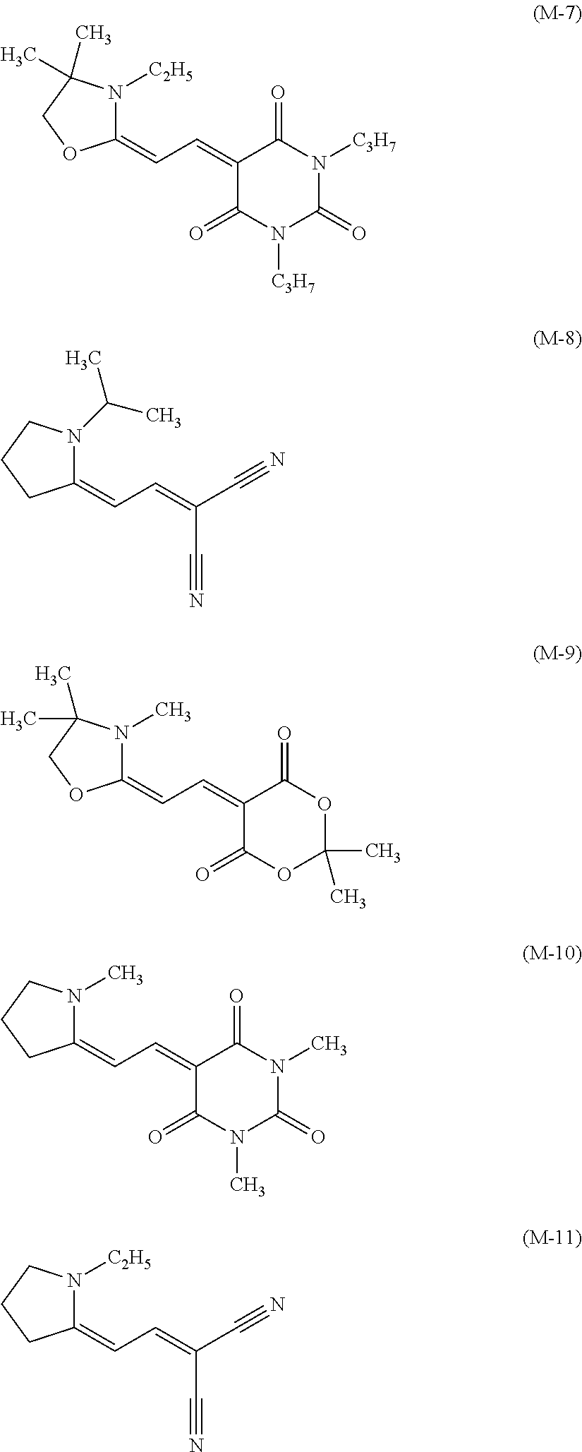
C1(=CC=C2C(=O)N([C3H7])C(=O)N([C3H7])C2=O)N([C2H5])C(C)(C)CO1.C1(=CC=C(C#N)C#N)N(C(C)C)CCC1.C1(=CC=C2C(=O)OC(C)(C)OC2=O)N(C)C(C)(C)CO1.C1(=CC=C2C(=O)N(C)C(=O)N(C)C2=O)N(C)CCC1.C1(=CC=C(C#N)C#N)N([C2H5])CCC1
